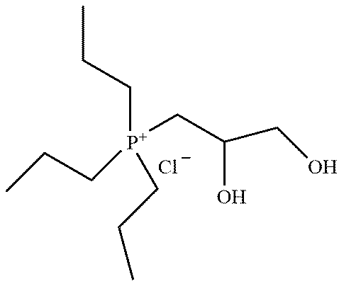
CCC[P+](CCC)(CCC)CC(O)CO.[Cl-]
